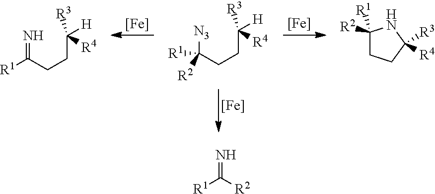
[Fe].[Fe].[Fe].[R1]C(CCC([R3])([H])[R4])=N.[R2]C(CCC([R3])([H])[R4])([N3])[R1].C1([R2])([R1])CCC([R4])([R3])N1.N=C([R2])[R1]
